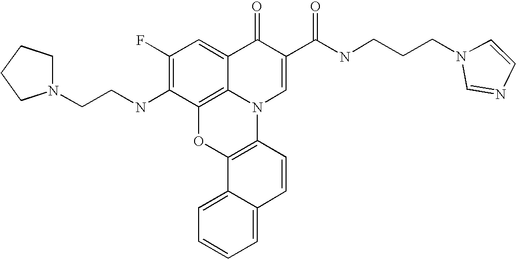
C1(F)=C(NCCN2CCCC2)C2=C3C(=C1)C(=O)C(C(NCCCN1C=NC=C1)=O)=CN3C1=C(O2)C2=CC=CC=C2C=C1
